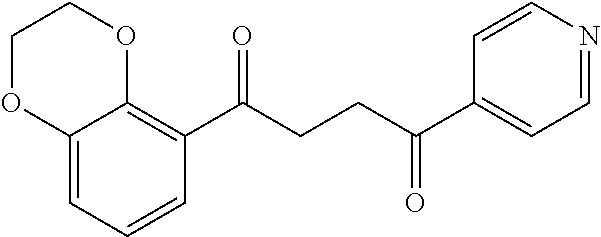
C12=CC=CC(C(CCC(C3=CC=NC=C3)=O)=O)=C1OCCO2
